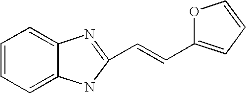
C1=CC=C2C(=C1)N=C(C=CC1=CC=CO1)N2
